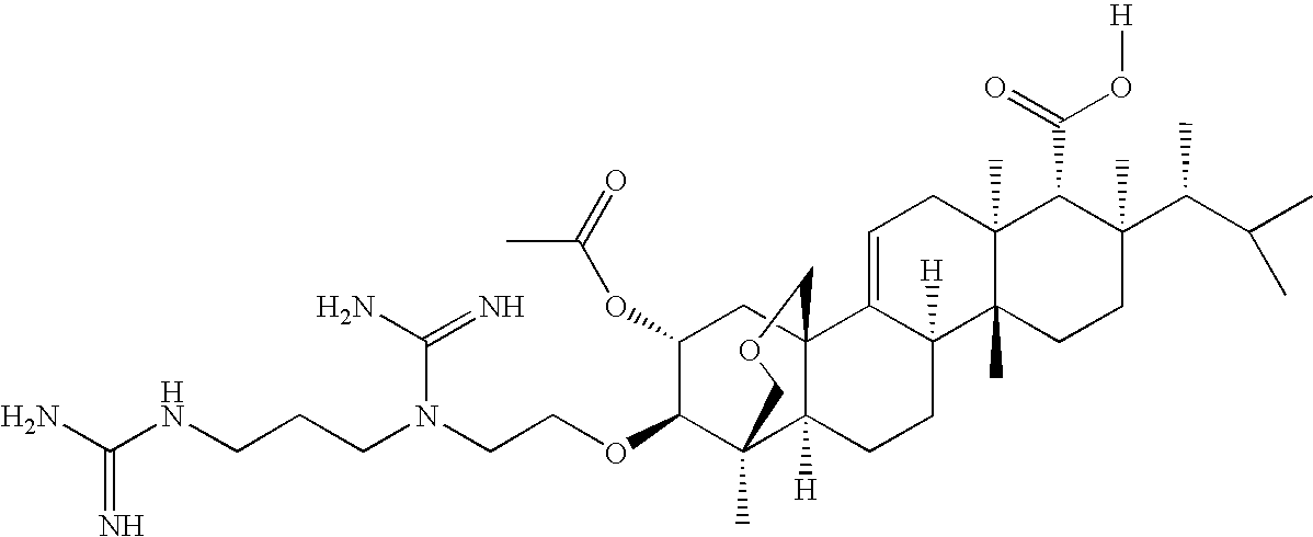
C1=C2C([H])(C3(C)C(C)(C1)C(C(=O)O[H])C(C(C(C)C)C)(C)CC3)CCC1([H])C3(C)C(OCCN(CCCNC(N)=N)C(N)=N)C(OC(C)=O)CC21COC3
